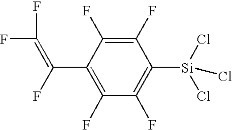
C1([Si](Cl)(Cl)Cl)=C(F)C(F)=C(C(F)=C(F)F)C(F)=C1F
